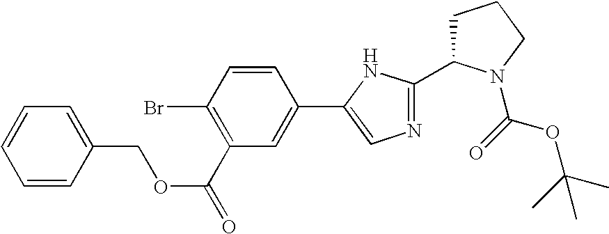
N1=C(C2CCCN2C(=O)OC(C)(C)C)NC(C2=CC(C(=O)OCC3=CC=CC=C3)=C(Br)C=C2)=C1
